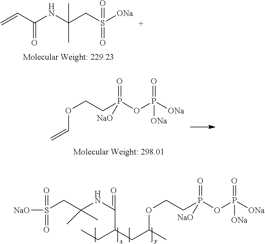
C=CC(NC(CS([ONa])(=O)=O)(C)C)=O.O(CCP(OP([ONa])(=O)[ONa])(=O)[NaO])C=C.O(CCP(OP([ONa])(=O)[ONa])(=O)[NaO])C(CC(CC)C(=O)NC(CS([NaO])(=O)=O)(C)C)C
